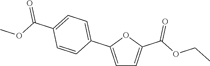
C1=C(C2=CC=C(C(OC)=O)C=C2)OC(C(OCC)=O)=C1
